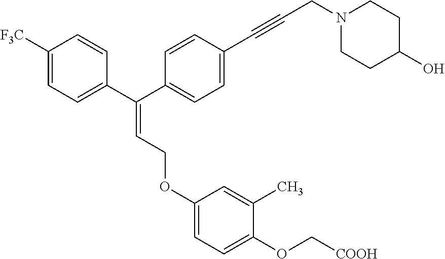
C1([F3C])=CC=C(C(C2=CC=C(C#CCN3CCC(O)CC3)C=C2)=CCOC2=CC=C(OC[COOH])C(C)=C2)C=C1
